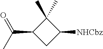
C1(C)(C)C(C(C)=O)CC1[NHCbz]
